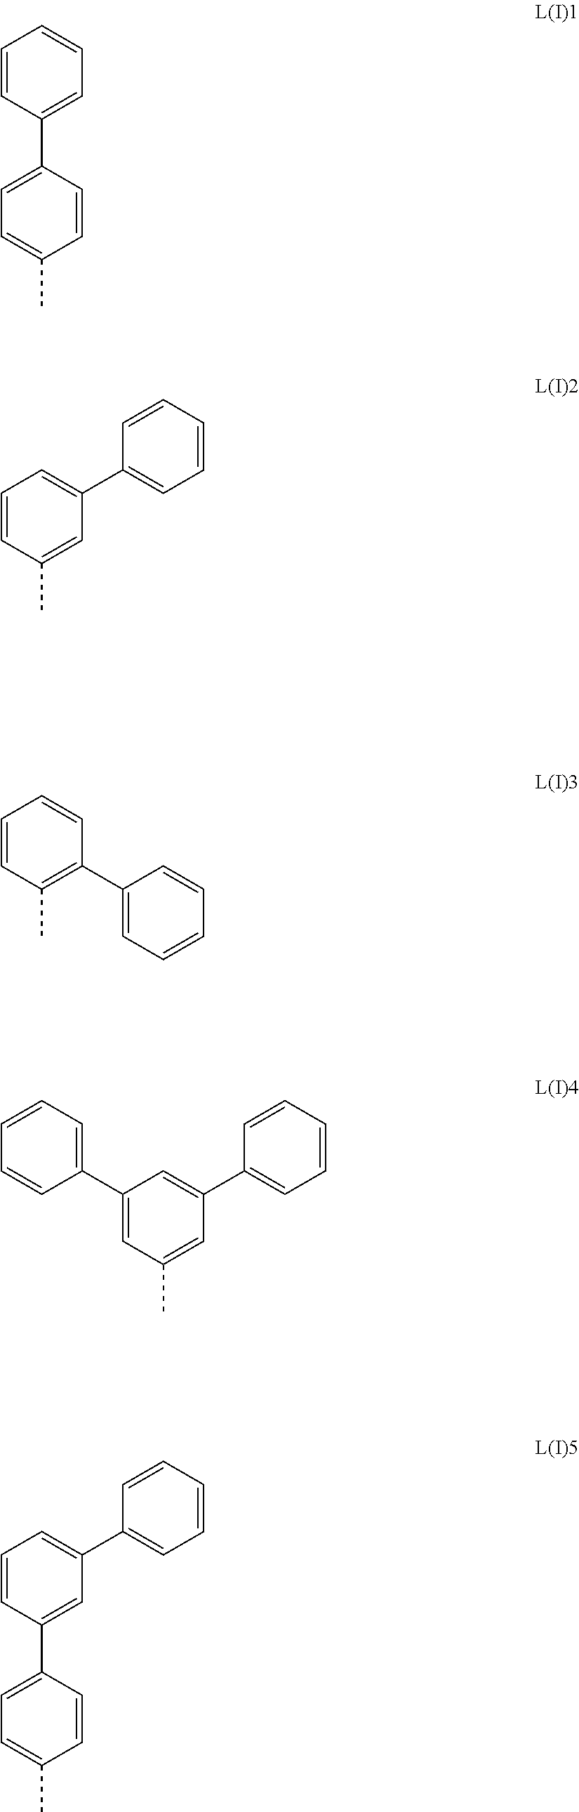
C1=CC(C2=CC=C(C)C=C2)=CC=C1.C1=CC(C)=CC(C2=CC=CC=C2)=C1.C1=CC(C)=C(C2=CC=CC=C2)C=C1.C1(C2=CC=CC=C2)=CC(C)=CC(C2=CC=CC=C2)=C1.C1=CC(C2=CC=C(C)C=C2)=CC(C2=CC=CC=C2)=C1
